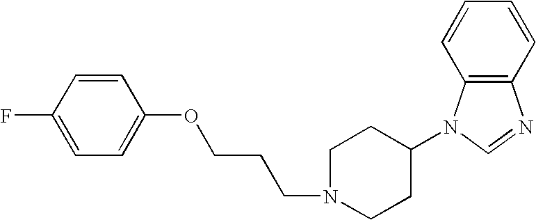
C1=CC(F)=CC=C1OCCCN1CCC(N2C3=C(N=C2)C=CC=C3)CC1
